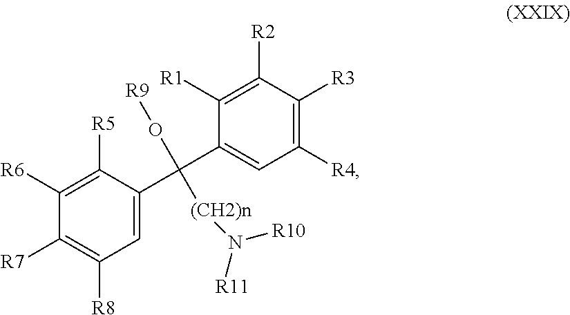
C1([R6])=C([R5])C(C(C2=CC([R4])=C([R3])C([R2])=C2[R1])(O[R9])[(CH2)n]N([R11])[R10])=CC([R8])=C1[R7]
